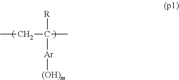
CCC(C)([R])[Ar][(OH)m]
